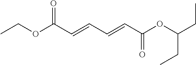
O(C(C=CC=CC(OC(CC)CC)=O)=O)CC
